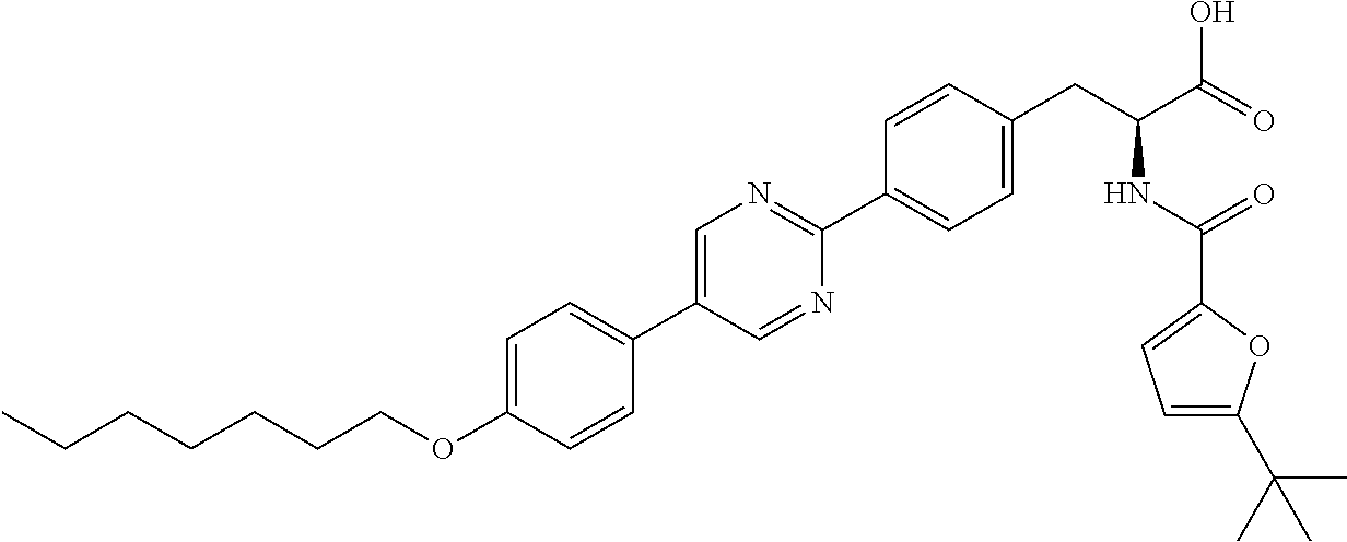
C(OC1=CC=C(C2=CN=C(C3=CC=C(CC(NC(=O)C4=CC=C(C(C)(C)C)O4)C(=O)O)C=C3)N=C2)C=C1)CCCCCC
